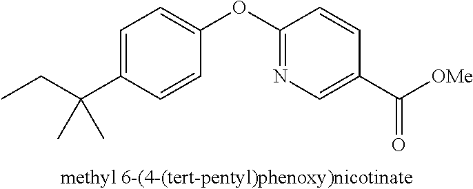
C1=C(C(CC)(C)C)C=CC(OC2=NC=C(C([OMe])=O)C=C2)=C1
